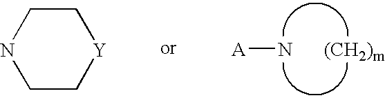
[A]N.C1CNCC[Y]1
